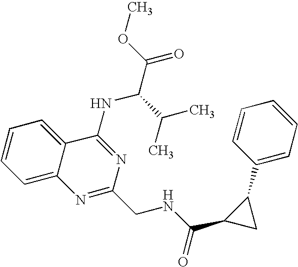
C12=CC=CC=C1C(NC(C(=O)OC)C(C)C)=NC(CNC(C1CC1C1=CC=CC=C1)=O)=N2
